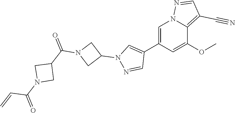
C1=C(C2=CN(C3CN(C(C4CN(C(C=C)=O)C4)=O)C3)N=C2)C=C(OC)C2=C(C#N)C=NN12
